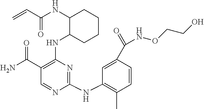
N(C1C(NC2=C(C(N)=O)C=NC(NC3=C(C)C=CC(C(=O)NOCCO)=C3)=N2)CCCC1)C(C=C)=O
